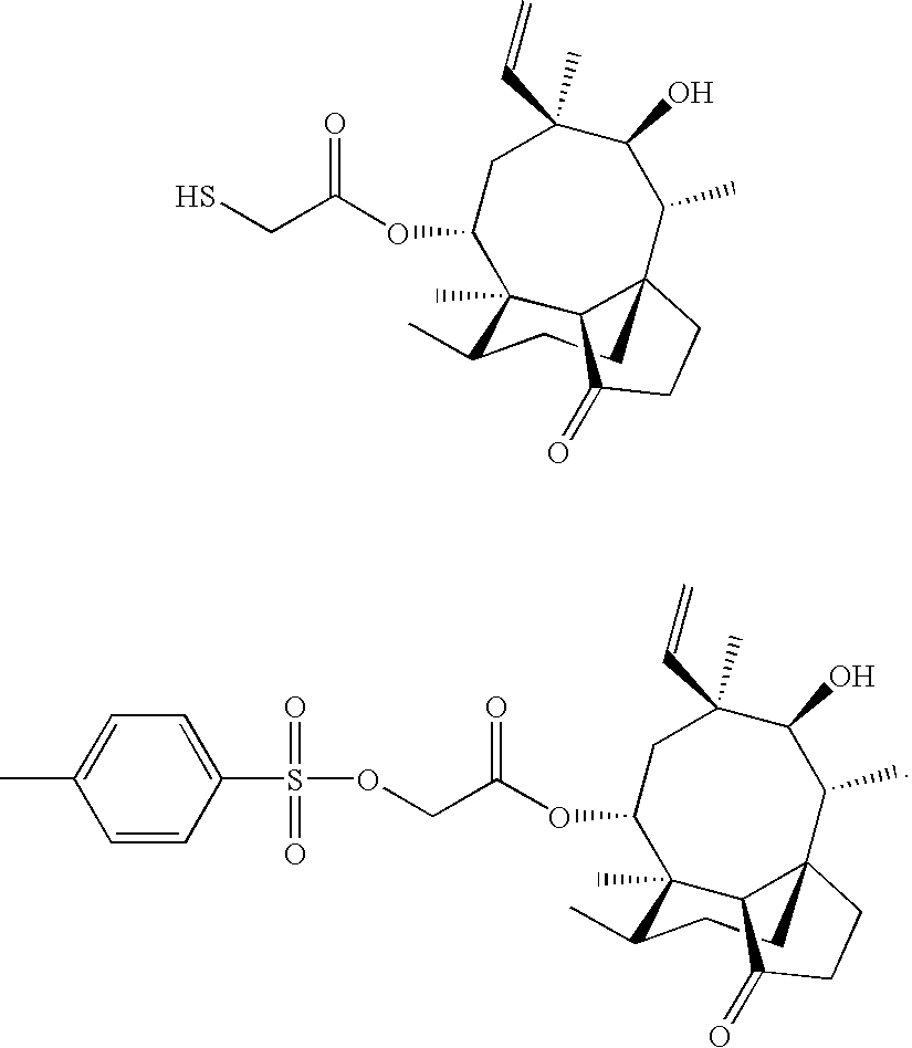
C(C(=O)OC1CC(C)(C=C)C(O)C(C)C23C(C1(C)C(C)CC2)C(=O)CC3)S.C(C(=O)OC1CC(C)(C=C)C(O)C(C)C23C(C1(C)C(C)CC2)C(=O)CC3)OS(C1=CC=C(C)C=C1)(=O)=O
